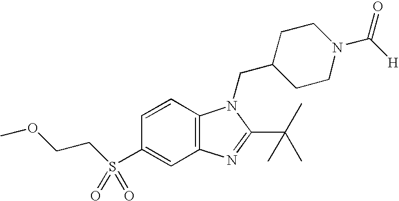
C12=C(C=CC(S(CCOC)(=O)=O)=C1)N(CC1CCN(C(=O)[H])CC1)C(C(C)(C)C)=N2
